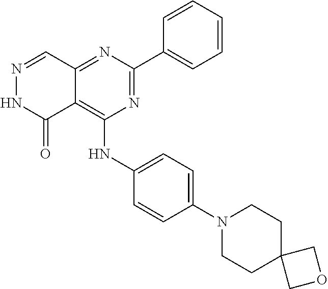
N1=C(C2=CC=CC=C2)N=C2C(=C1NC1=CC=C(N3CCC4(CC3)COC4)C=C1)C(=O)NN=C2
